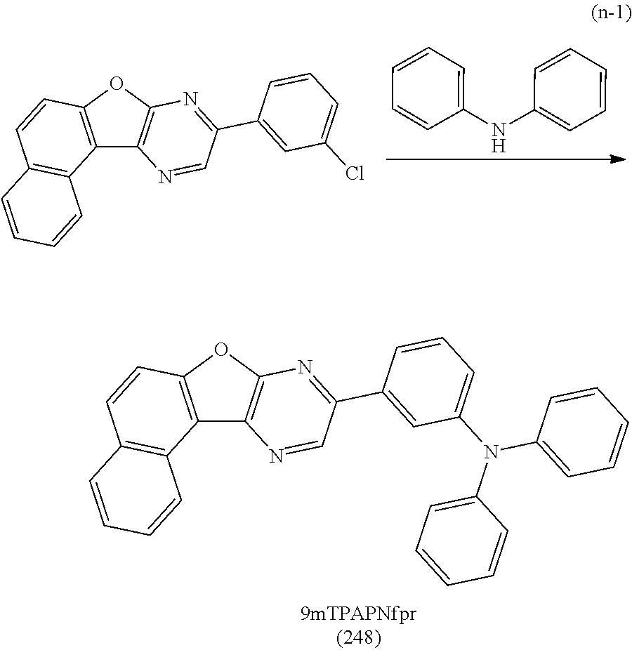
C12=C(OC3=C1N=CC(C1=CC(Cl)=CC=C1)=N3)C=CC1=C2C=CC=C1.C1=CC(NC2=CC=CC=C2)=CC=C1.C12=C(OC3=C1N=CC(C1=CC(N(C4=CC=CC=C4)C4=CC=CC=C4)=CC=C1)=N3)C=CC1=C2C=CC=C1
